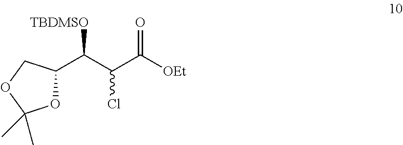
C1(C(C(C([OEt])=O)Cl)[TBDMSO])OC(C)(C)OC1
